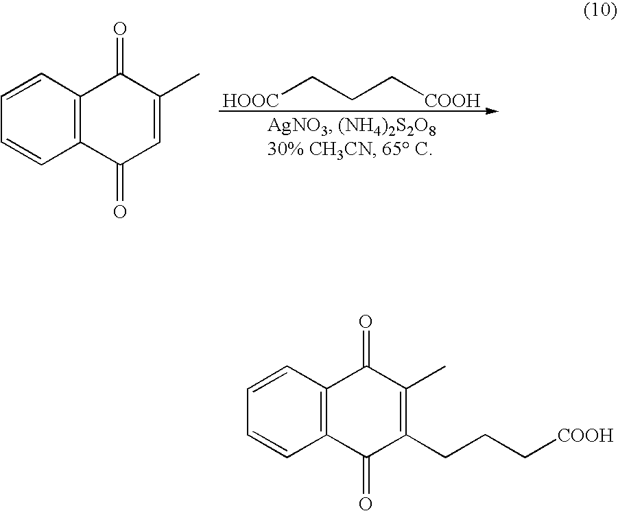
[HOOC]CCC[COOH].C1=CC2=C(C=C1)C(=O)C=C(C)C2=O.C1=CC2=C(C=C1)C(=O)C(CCC[COOH])=C(C)C2=O
